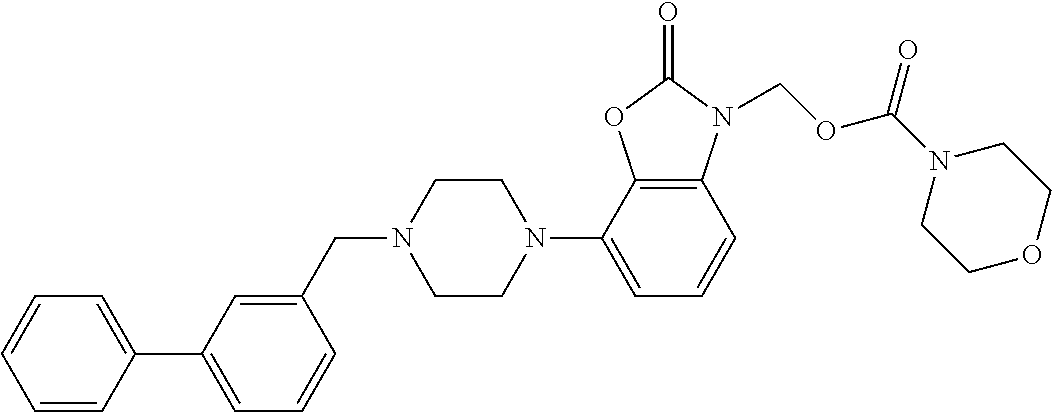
C12=C(C(N3CCN(CC4=CC(C5=CC=CC=C5)=CC=C4)CC3)=CC=C1)OC(=O)N2COC(=O)N1CCOCC1
